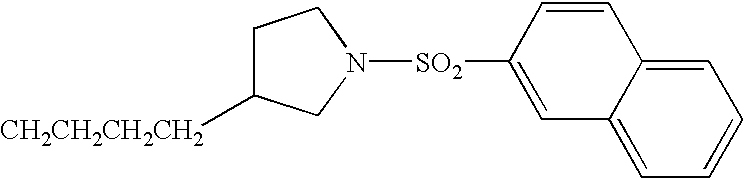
C1C([CH2CH2CH2CH2])CN([SO2]C2=CC3=CC=CC=C3C=C2)C1
